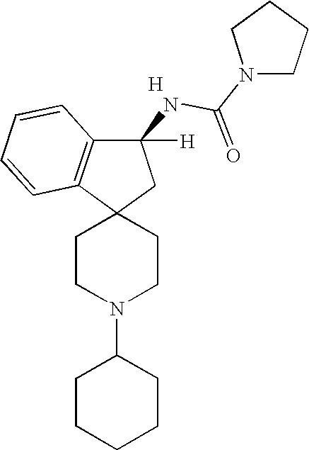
N1(C2CCCCC2)CCC2(CC1)CC(NC(N1CCCC1)=O)([H])C1=C2C=CC=C1.[H]
